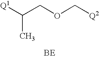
C(OC[Q2])C([Q1])C.[BE]
